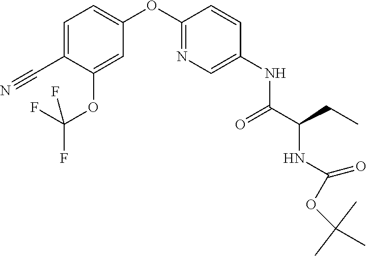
C1=C(OC(F)(F)F)C(C#N)=CC=C1OC1=NC=C(NC(C(NC(OC(C)(C)C)=O)CC)=O)C=C1
